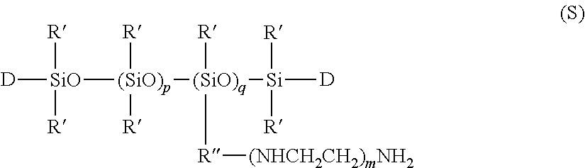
[D][SiO]([R])([R])[(SiO)p]([(SiO)q]([R])([R][(NHCH2CH2)mNH2])[Si]([D])([R])[R])([R])[R]
